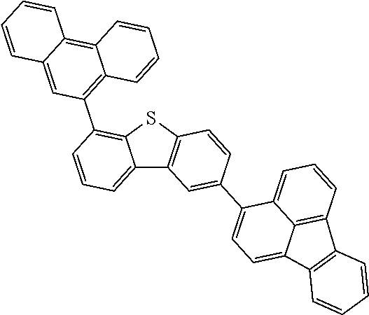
C12=CC=CC(C3=C4C(=C5C(=C3)C=CC=C5)C=CC=C4)=C1SC1=C2C=C(C2=CC=C3C4=C(C=CC=C24)C2=C3C=CC=C2)C=C1
